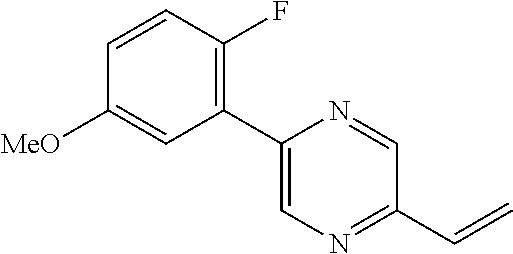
C1(C2=CN=C(C=C)C=N2)=C(F)C=CC([MeO])=C1
